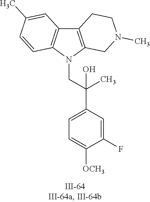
N1(CC(C2=CC=C([OCH3])C(F)=C2)(C)O)C2=C(C3=C1C=CC(C)=C3)CCN(C)C2
